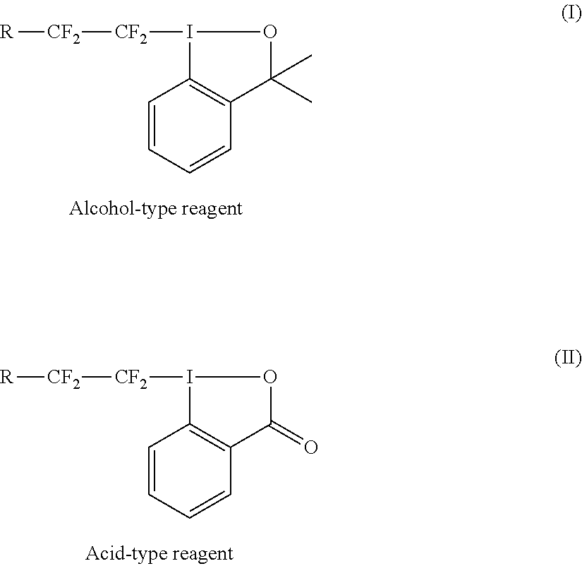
C1=CC=CC2=C1I([CF2][CF2][R])OC2(C)C.C1=CC=CC2=C1I([CF2][CF2][R])OC2=O
